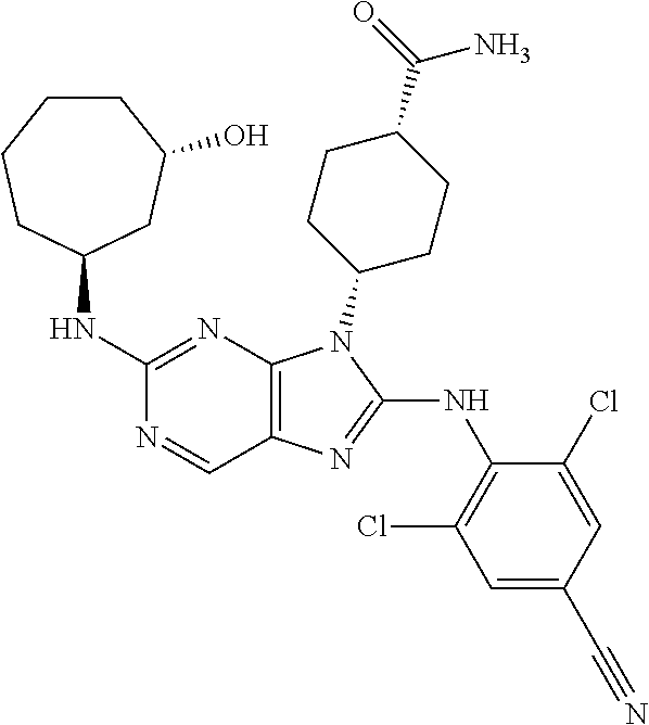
C1(NC2CC(O)CCCC2)=NC2=C(C=N1)N=C(NC1=C(Cl)C=C(C#N)C=C1Cl)N2C1CCC(C(=O)N)CC1
